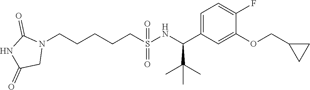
N1(CCCCCS(=O)(=O)NC(C2=CC=C(F)C(OCC3CC3)=C2)C(C)(C)C)C(=O)NC(=O)C1
